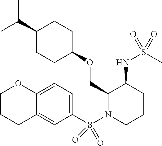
C(C)(C)C1CCC(OCC2N(S(C3=CC=C4C(=C3)CCCO4)(=O)=O)CCCC2NS(C)(=O)=O)CC1
